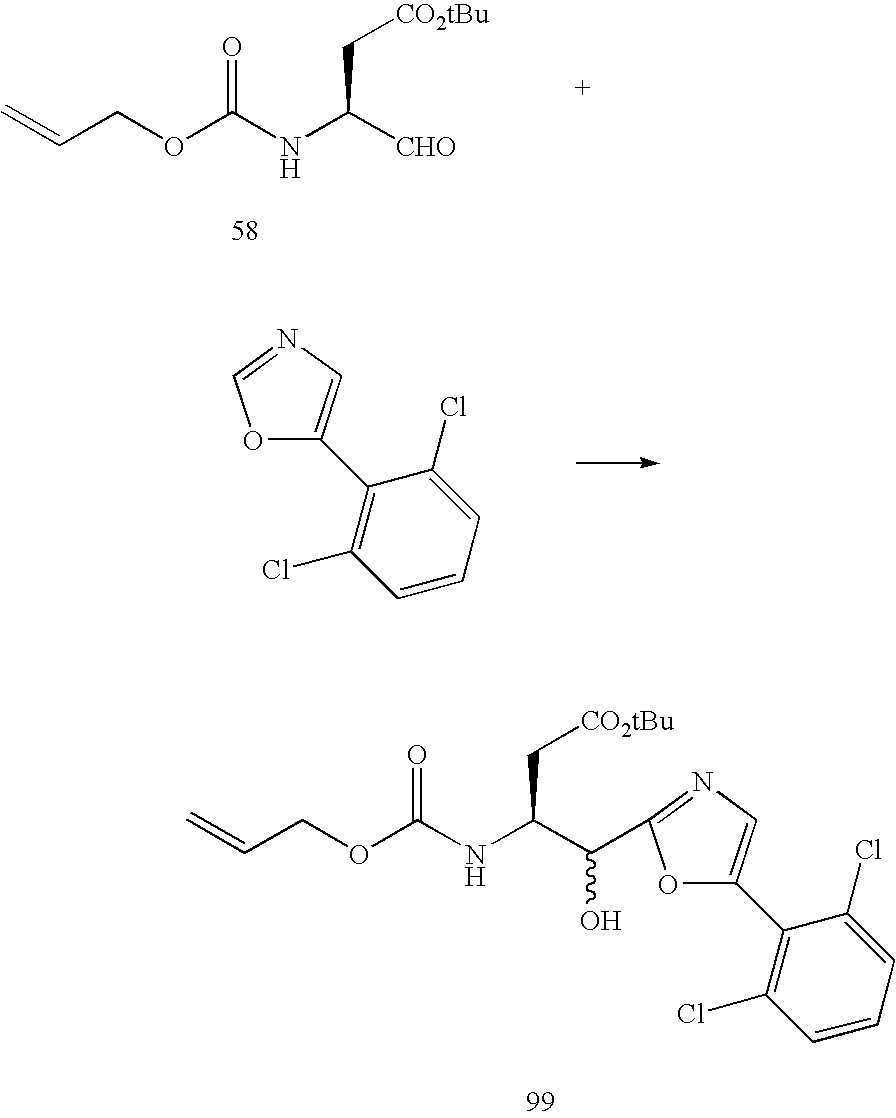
C=CCOC(NC([CHO])C[CO2tBu])=O.O1C=NC=C1C1=C(Cl)C=CC=C1Cl.C=CCOC(NC(C(O)C1=NC=C(C2=C(Cl)C=CC=C2Cl)O1)C[CO2tBu])=O
